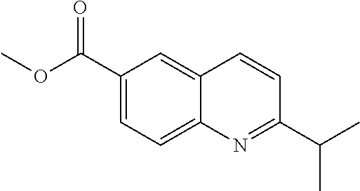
C1(C(OC)=O)=CC=C2C(=C1)C=CC(C(C)C)=N2
